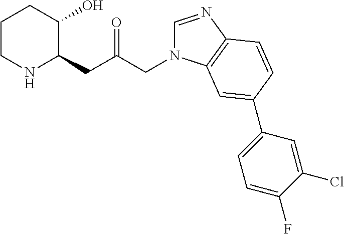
C1CNC(CC(=O)CN2C=NC3=C2C=C(C2=CC=C(F)C(Cl)=C2)C=C3)C(O)C1
